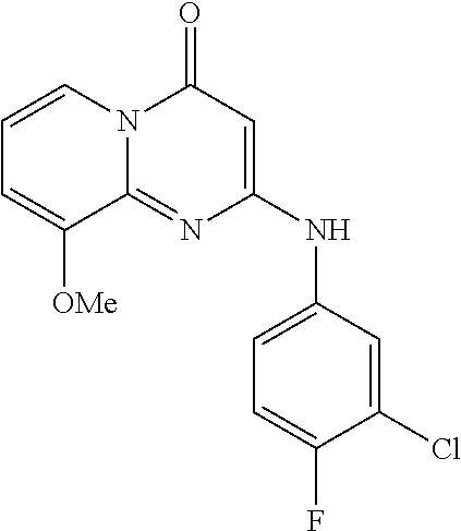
C1=CN2C(=NC(NC3=CC=C(F)C(Cl)=C3)=CC2=O)C([OMe])=C1
